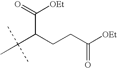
C(C(CCC([OEt])=O)C(=O)[OEt])(C)(C)C
